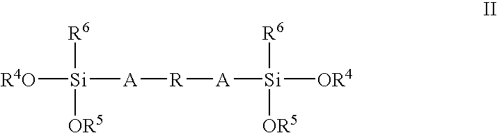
[R4O][Si]([R6])([OR5])[A][R][A][Si]([R6])([OR5])[OR4]
